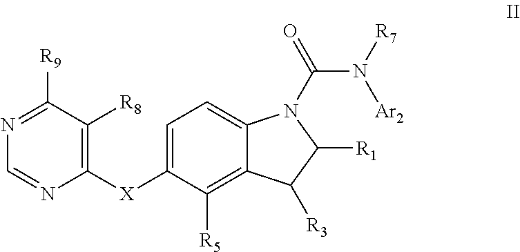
N1=C([R9])C([R8])=C([X]C2=CC=C3C(=C2[R5])C([R3])C([R1])N3C(N([R7])[Ar2])=O)N=C1
